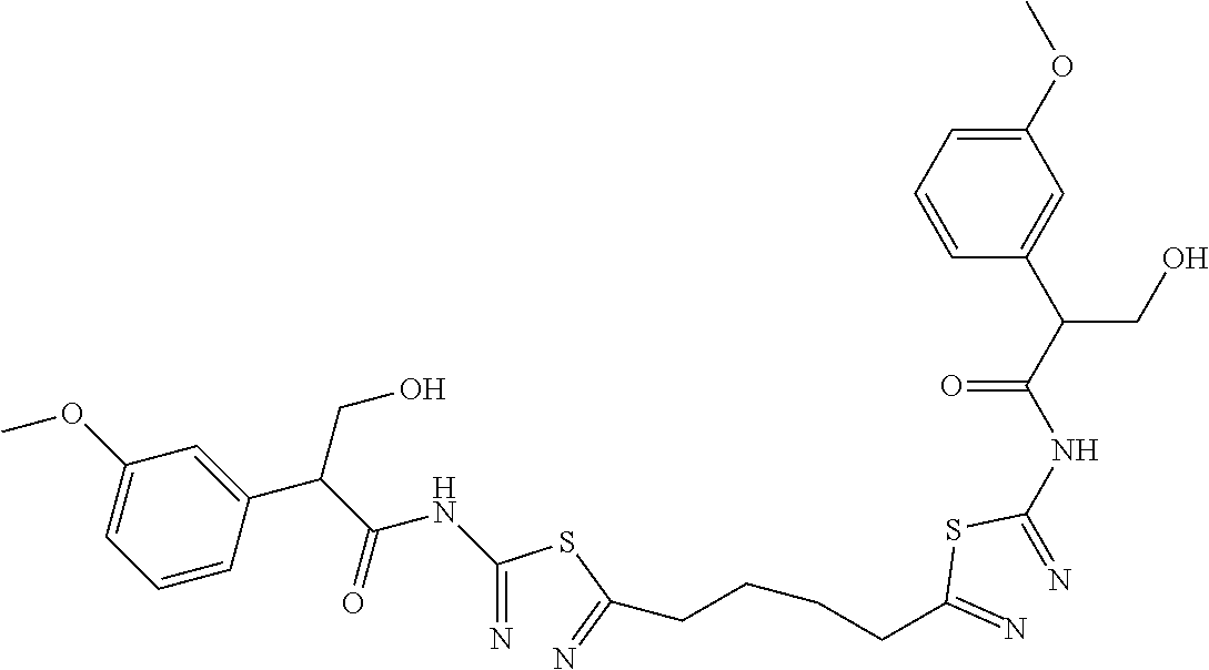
C(=N)(SC(=N)CCCCC(=N)SC(=N)NC(C(C1=CC(OC)=CC=C1)CO)=O)NC(C(CO)C1=CC(OC)=CC=C1)=O
